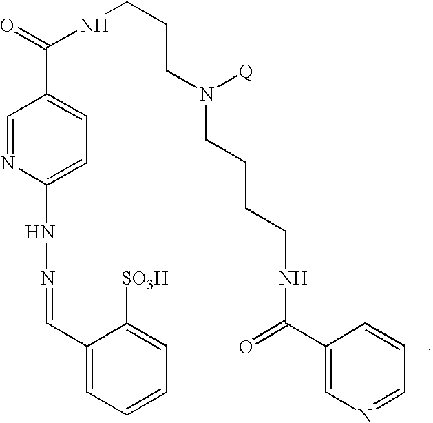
C1(C=NNC2=CC=C(C(=O)NCCCN(CCCCNC(=O)C3=CN=CC=C3)[Q])C=N2)=CC=CC=C1[SO3H]
